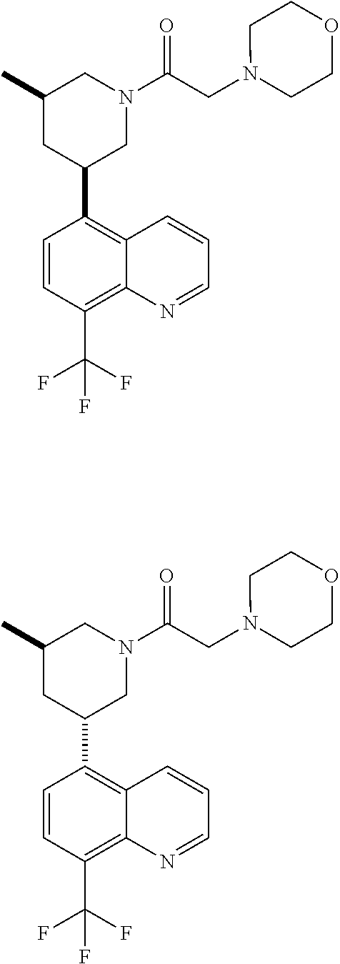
C1(C2CN(C(CN3CCOCC3)=O)CC(C)C2)=C2C(=C(C(F)(F)F)C=C1)N=CC=C2.C1(C2CN(C(CN3CCOCC3)=O)CC(C)C2)=C2C(=C(C(F)(F)F)C=C1)N=CC=C2
